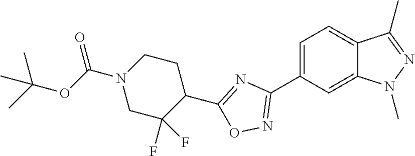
C1=C(C2=NOC(C3CCN(C(OC(C)(C)C)=O)CC3(F)F)=N2)C=C2C(=C1)C(C)=NN2C
